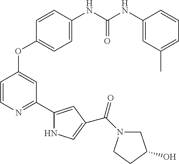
C1=CN=C(C2=CC(C(N3CC(O)CC3)=O)=CN2)C=C1OC1=CC=C(NC(NC2=CC(C)=CC=C2)=O)C=C1
